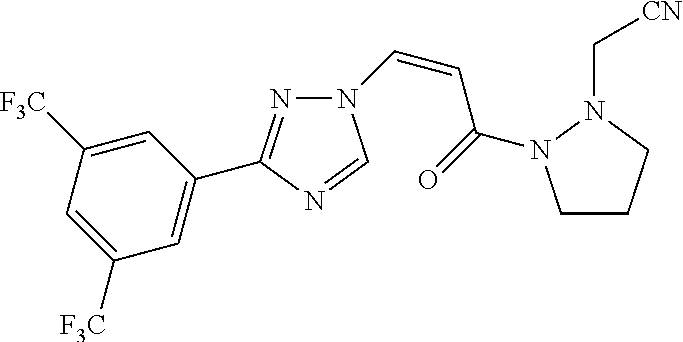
N1=C(C2=CC([F3C])=CC([F3C])=C2)N=CN1C=CC(=O)N1CCCN1C[CN]
